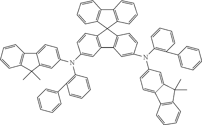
C12=C(C=CC=C1)C1(C3=C2C=CC=C3)C2=C(C3=C1C=CC(N(C1=CC=C4C(=C1)C(C)(C)C1=C4C=CC=C1)C1=C(C4=CC=CC=C4)C=CC=C1)=C3)C=C(N(C1=CC=C3C(=C1)C(C)(C)C1=C3C=CC=C1)C1=C(C3=CC=CC=C3)C=CC=C1)C=C2
